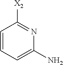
C1(N)=CC=CC([X2])=N1
